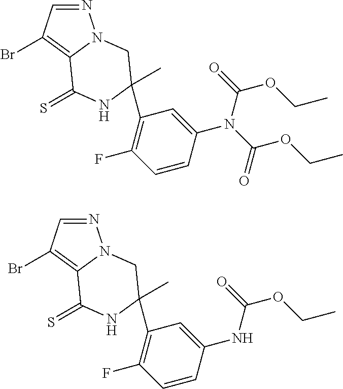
N1=CC(Br)=C2N1CC(C)(C1=C(F)C=CC(N(C(=O)OCC)C(=O)OCC)=C1)NC2=S.N1=CC(Br)=C2N1CC(C)(C1=C(F)C=CC(NC(=O)OCC)=C1)NC2=S
